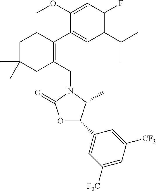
C1(OC)=CC(F)=C(C(C)C)C=C1C1=C(CN2C(=O)OC(C3=CC([F3C])=CC([CF3])=C3)C2C)CC(C)(C)CC1
